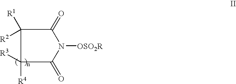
C1([R3])([R4])C(=O)N([OSO2R])C(=O)C1([R1])[R2]
